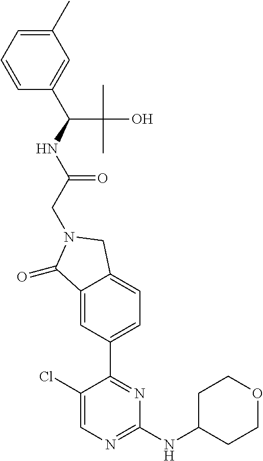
C1(=O)C2=CC(C3=NC(NC4CCOCC4)=NC=C3Cl)=CC=C2CN1CC(NC(C1=CC(C)=CC=C1)C(C)(C)O)=O
